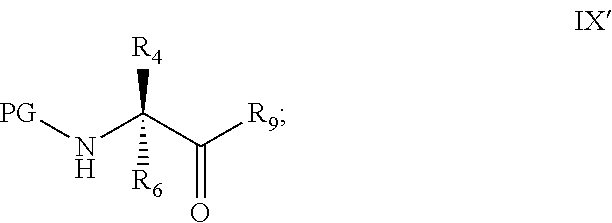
[PG]NC(C([R9])=O)([R4])[R6]
